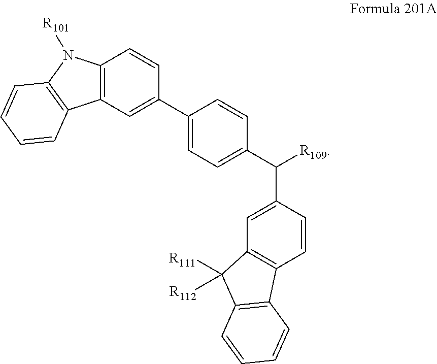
C1(C(C2=CC=C(C3=CC4=C(C=C3)N([R101])C3=C4C=CC=C3)C=C2)[R109])=CC2=C(C=C1)C1=C(C2([R111])[R112])C=CC=C1
